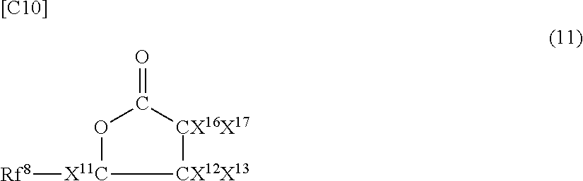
C1(=O)O[X11C]([Rf8])[CX12X13][CX16X17]1.[[C10]]
